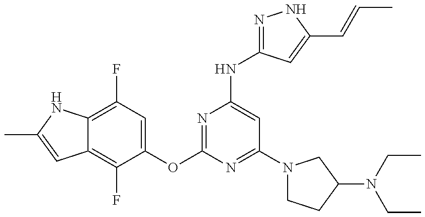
C12=C(F)C(OC3=NC(NC4=NNC(C=CC)=C4)=CC(N4CCC(N(CC)CC)C4)=N3)=CC(F)=C1NC(C)=C2
